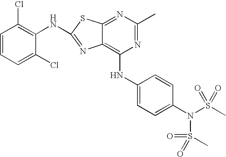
N1=C(C)N=C2C(=C1NC1=CC=C(N(S(C)(=O)=O)S(C)(=O)=O)C=C1)N=C(NC1=C(Cl)C=CC=C1Cl)S2
